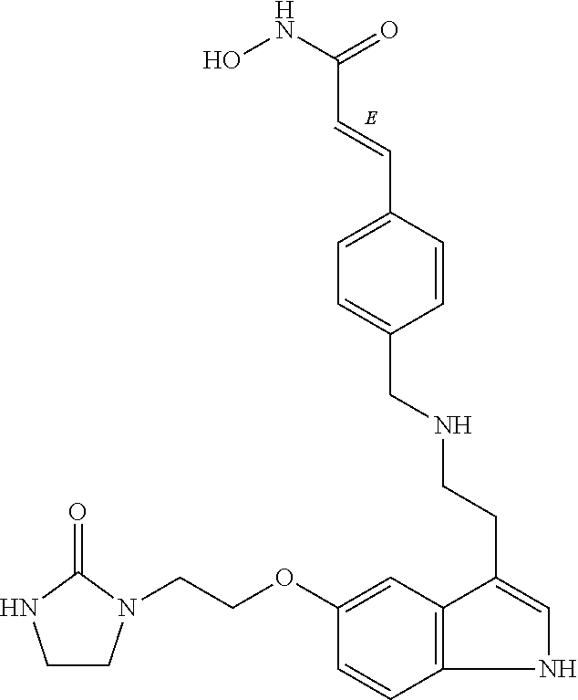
ONC(=O)C=CC1=CC=C(CNCCC2=CNC3=C2C=C(OCCN2CCNC2=O)C=C3)C=C1
